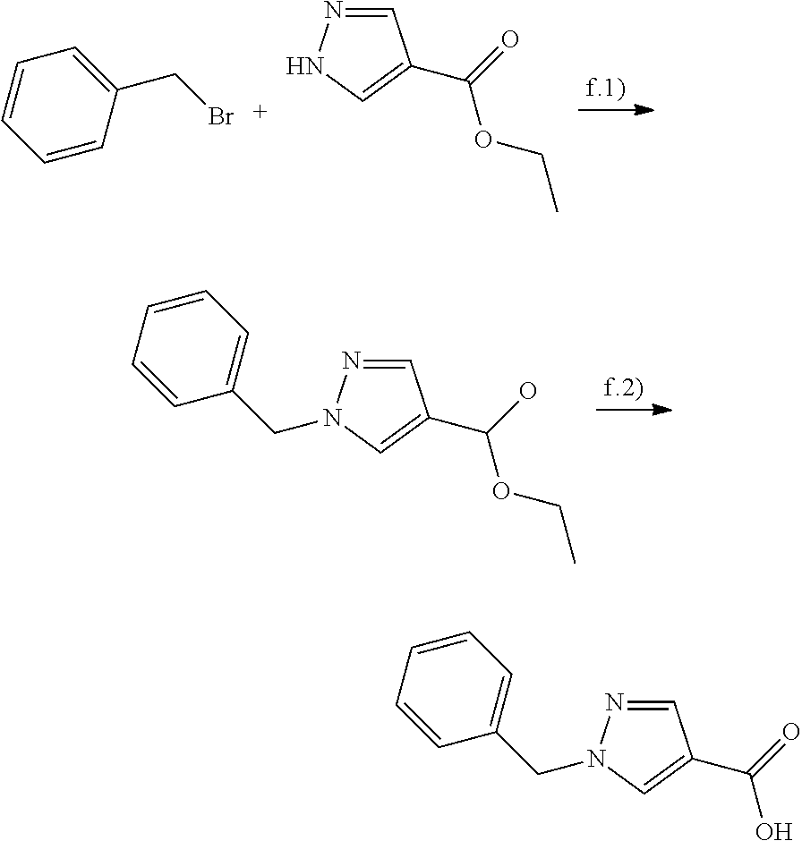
C1=CC=CC(CBr)=C1.C1=NNC=C1C(OCC)=O.C1=NN(CC2=CC=CC=C2)C=C1C(OCC)O.C1=NN(CC2=CC=CC=C2)C=C1C(O)=O
